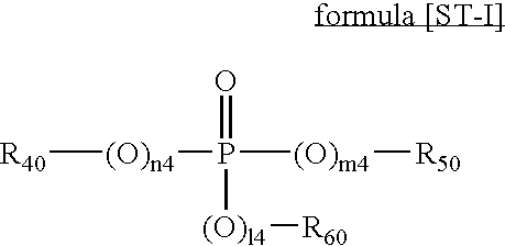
[R40][(O)n4]P(=O)([(O)m4][R50])[(O)l4][R60]
